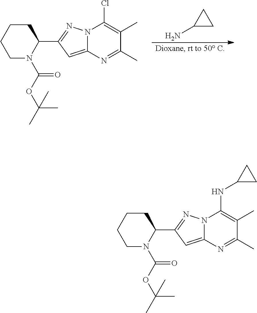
C1CCCN(C(OC(C)(C)C)=O)C1C1=NN2C(=C1)N=C(C)C(C)=C2Cl.C1(N)CC1.C1CCCN(C(=O)OC(C)(C)C)C1C1=NN2C(=C1)N=C(C)C(C)=C2NC1CC1
